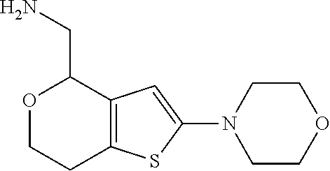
O1CCC2=C(C1CN)C=C(N1CCOCC1)S2
